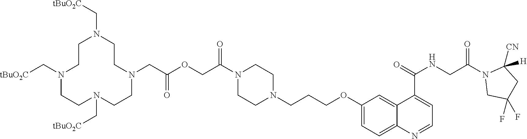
C1(OCCCN2CCN(C(COC(CN3CCN(C[tBuO2C])CCN(C[tBuO2C])CCN(C[tBuO2C])CC3)=O)=O)CC2)=CC=C2C(=C1)C(C(=O)NCC(N1CC(F)(F)CC1([H])[CN])=O)=CC=N2
